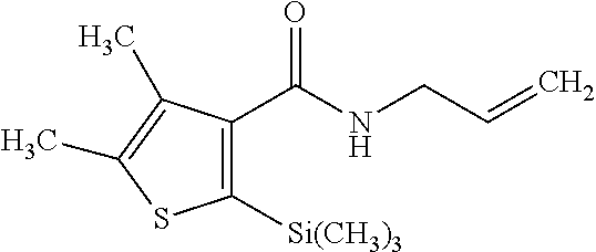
C(C=C)NC(=O)C1=C([Si(CH3)3])SC(C)=C1C
